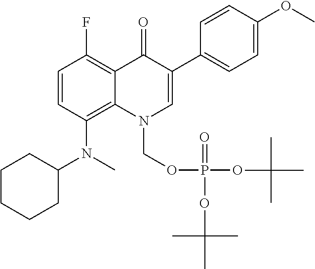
C1=CC(N(C2CCCCC2)C)=C2C(=C1F)C(=O)C(C1=CC=C(OC)C=C1)=CN2COP(=O)(OC(C)(C)C)OC(C)(C)C
